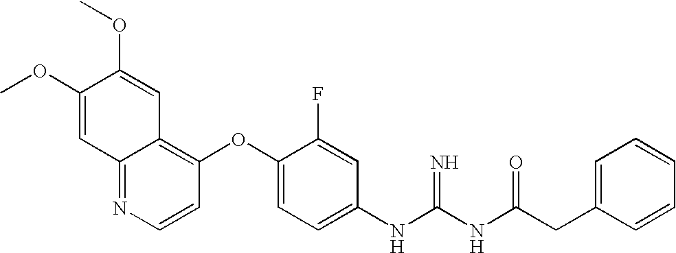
C1(OC)=CC2=NC=CC(OC3=CC=C(NC(NC(CC4=CC=CC=C4)=O)=N)C=C3F)=C2C=C1OC
